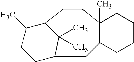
C12C(C)(CCCC1)CCC1C(C)CCC(C2)C1(C)C
